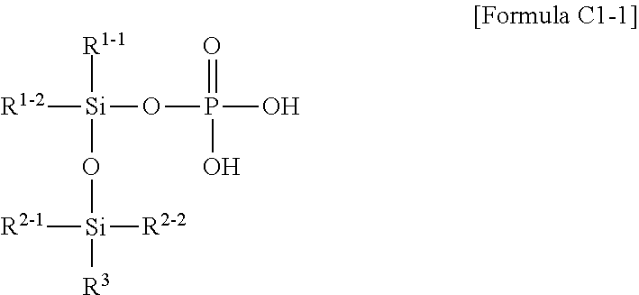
[R1-1][Si](O[Si]([R3])([R2-2])[R2-1])(OP(O)(=O)O)[R1-2]
